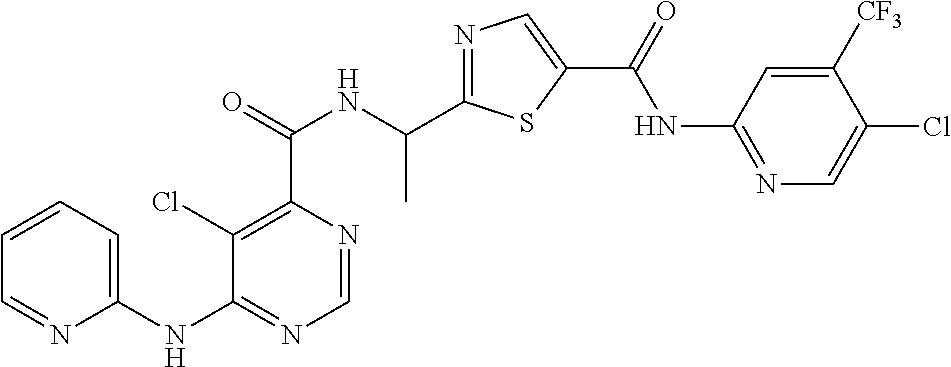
N1=C(C(NC(C2=C(Cl)C(NC3=CC=CC=N3)=NC=N2)=O)C)SC(C(=O)NC2=NC=C(Cl)C([CF3])=C2)=C1
